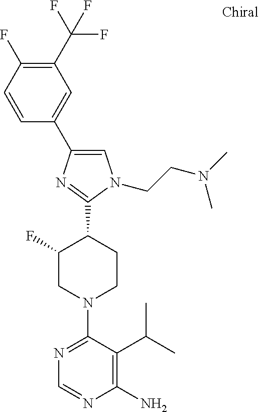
C1(C(F)(F)F)=C(F)C=CC(C2=CN(CCN(C)C)C(C3C(F)CN(C4=NC=NC(N)=C4C(C)C)CC3)=N2)=C1
